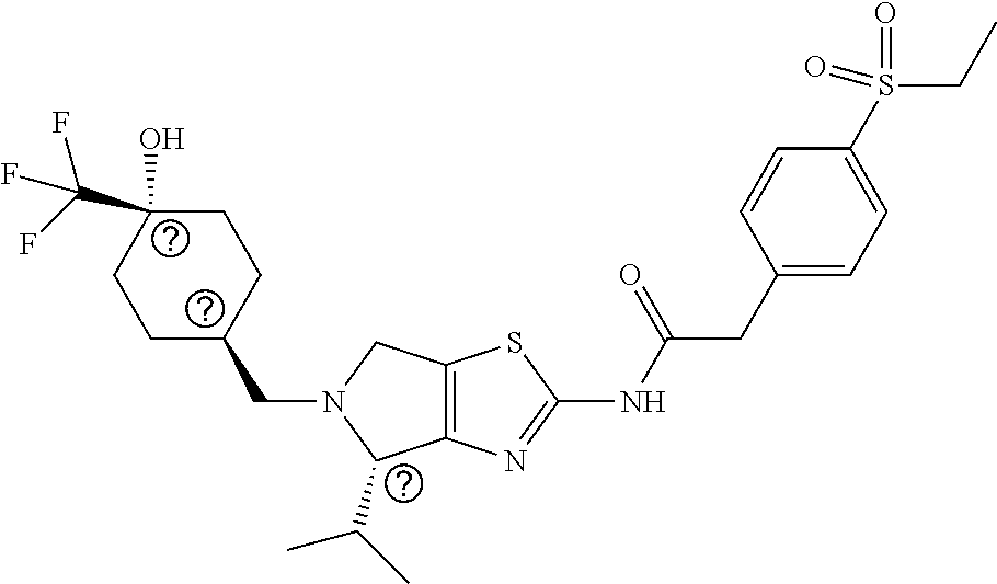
C1C(CN2C(C(C)C)C3=C(C2)SC(NC(CC2=CC=C(S(CC)(=O)=O)C=C2)=O)=N3)CCC(O)(C(F)(F)F)C1
